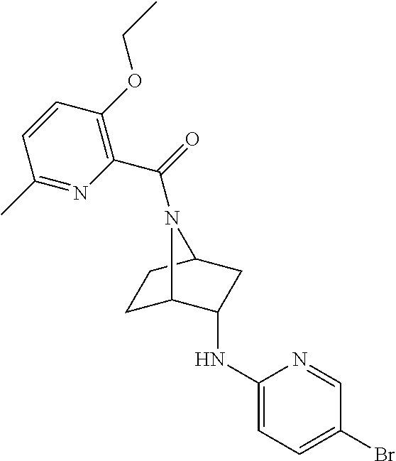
C1(NC2C3CCC(C2)N3C(=O)C2=C(OCC)C=CC(C)=N2)=CC=C(Br)C=N1
